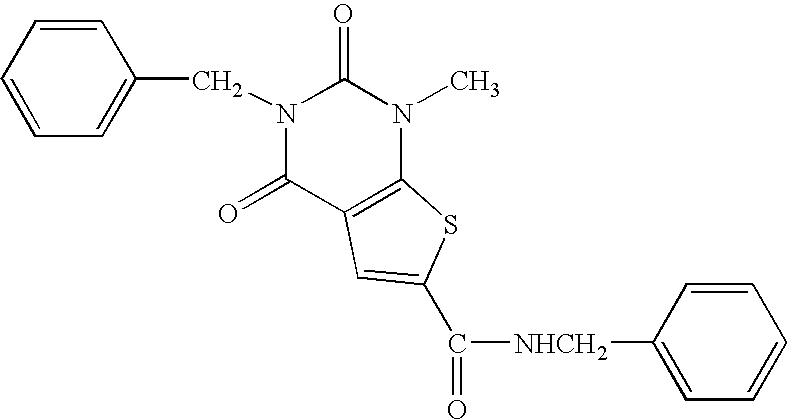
C(N1C(=O)C2=C(N(C)C1=O)SC(C([NHCH2]C1=CC=CC=C1)=O)=C2)C1=CC=CC=C1
